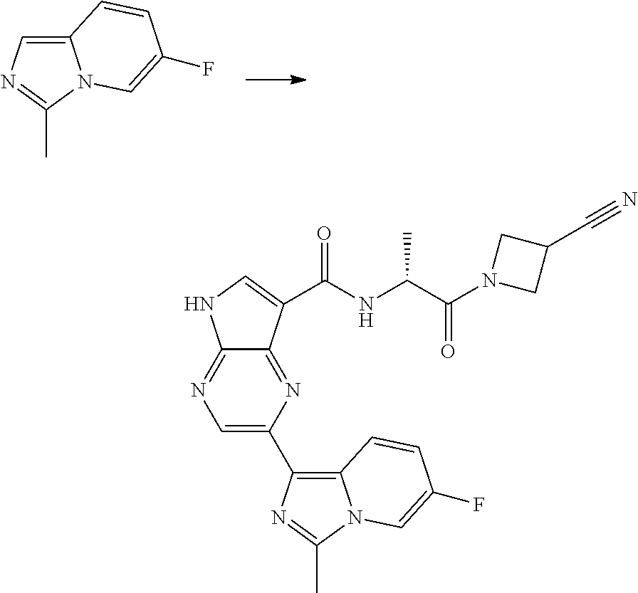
C1=C2N(C(C)=N1)C=C(F)C=C2.C12=NC(C3=C4N(C(C)=N3)C=C(F)C=C4)=CN=C1NC=C2C(=O)NC(C(N1CC(C#N)C1)=O)C
